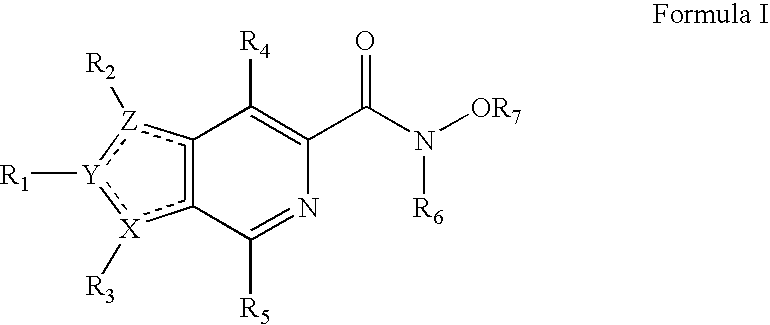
c12[Z]([R2]):[Y]([R1]):[X]([R3])c=1C([R5])=NC(C(N([OR7])[R6])=O)=C2[R4]
